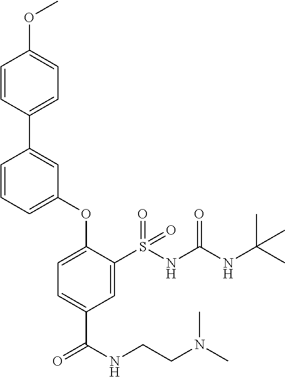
C1=CC(C2=CC(OC3=CC=C(C(=O)NCCN(C)C)C=C3S(NC(NC(C)(C)C)=O)(=O)=O)=CC=C2)=CC=C1OC
